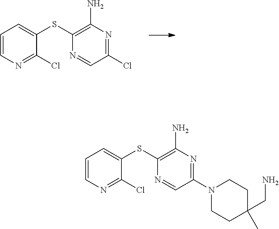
C1=CN=C(Cl)C(SC2=C(N)N=C(Cl)C=N2)=C1.C1=CN=C(Cl)C(SC2=C(N)N=C(N3CCC(C)(CN)CC3)C=N2)=C1
